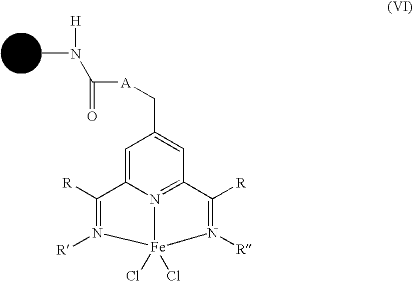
CN([H])C([A]CC1=CC2=N3C(=C1)C([R])=N([R])[Fe]3(Cl)(Cl)N([R])=C2[R])=O
